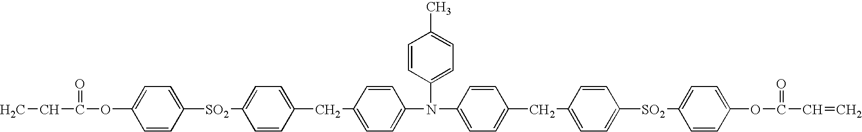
C1=CC(N(C2=CC=C(CC3=CC=C([SO2]C4=CC=C(OC(=O)CC)C=C4)C=C3)C=C2)C2=CC=C(CC3=CC=C([SO2]C4=CC=C(OC(=O)C=C)C=C4)C=C3)C=C2)=CC=C1C
